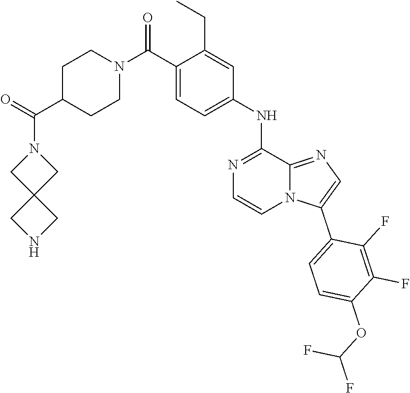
O(C1=CC=C(C2=CN=C3N2C=CN=C3NC2=CC=C(C(N3CCC(C(N4CC5(C4)CNC5)=O)CC3)=O)C(CC)=C2)C(F)=C1F)C(F)F
